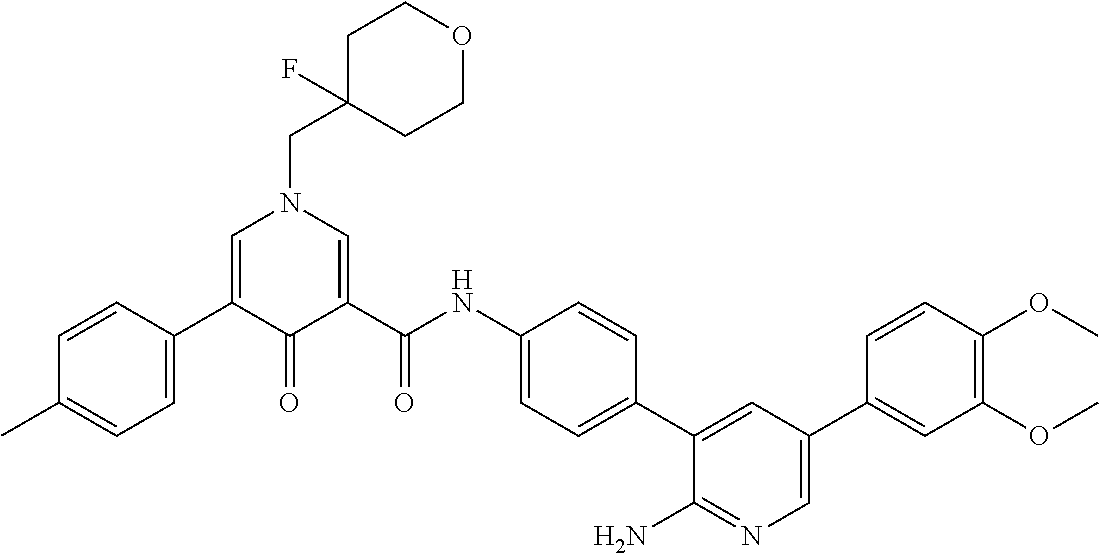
C1=C(C2=CC=C(C)C=C2)C(=O)C(C(NC2=CC=C(C3=CC(C4=CC(OC)=C(OC)C=C4)=CN=C3N)C=C2)=O)=CN1CC1(F)CCOCC1
